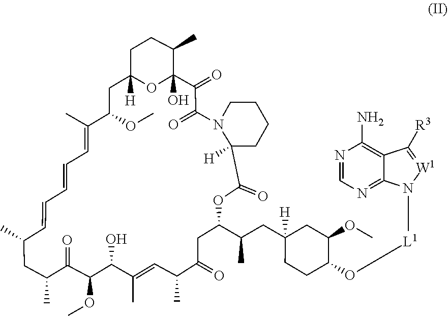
COC1C(O)C(C)=CC(C)C(=O)CC(C(CC2([H])CC(OC)C(O[L1]N3C4=NC=NC(N)=C4C([R3])=[W1]3)CC2)C)OC(=O)C2([H])N(CCCC2)C(=O)C(=O)C2(O)C(C)CCC([H])(CC(OC)C(C)=CC=CC=CC(C)CC(C)C1=O)O2
